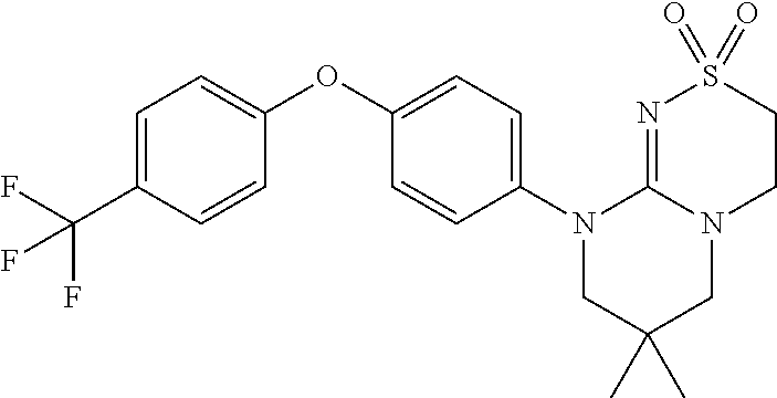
C1=C(C(F)(F)F)C=CC(OC2=CC=C(N3CC(C)(C)CN4C3=NS(=O)(=O)CC4)C=C2)=C1
